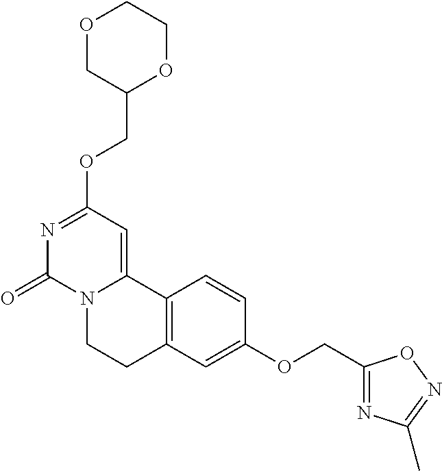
O1CC(COC2=NC(=O)N3C(=C2)C2=C(CC3)C=C(OCC3=NC(C)=NO3)C=C2)OCC1
